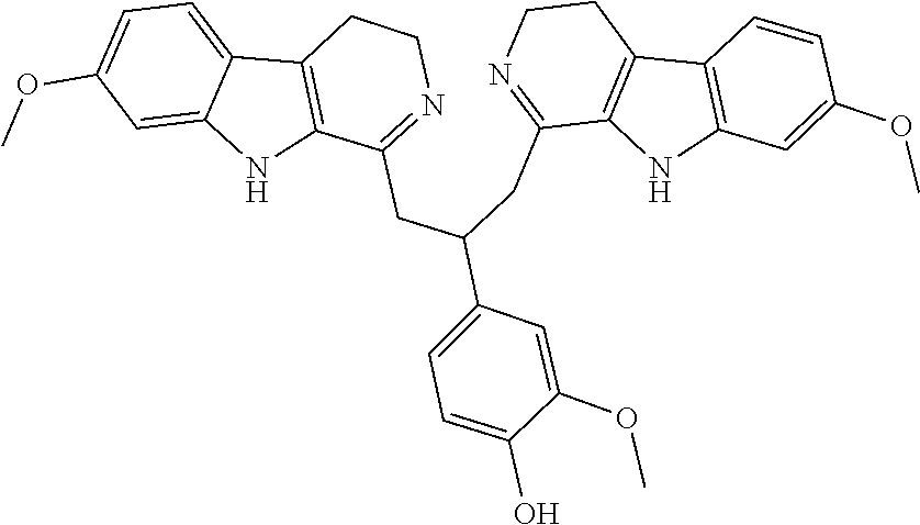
O(C)C1=CC=C2C3=C(C(CC(CC4=NCCC5=C4NC4=C5C=CC(OC)=C4)C4=CC=C(O)C(OC)=C4)=NCC3)NC2=C1
